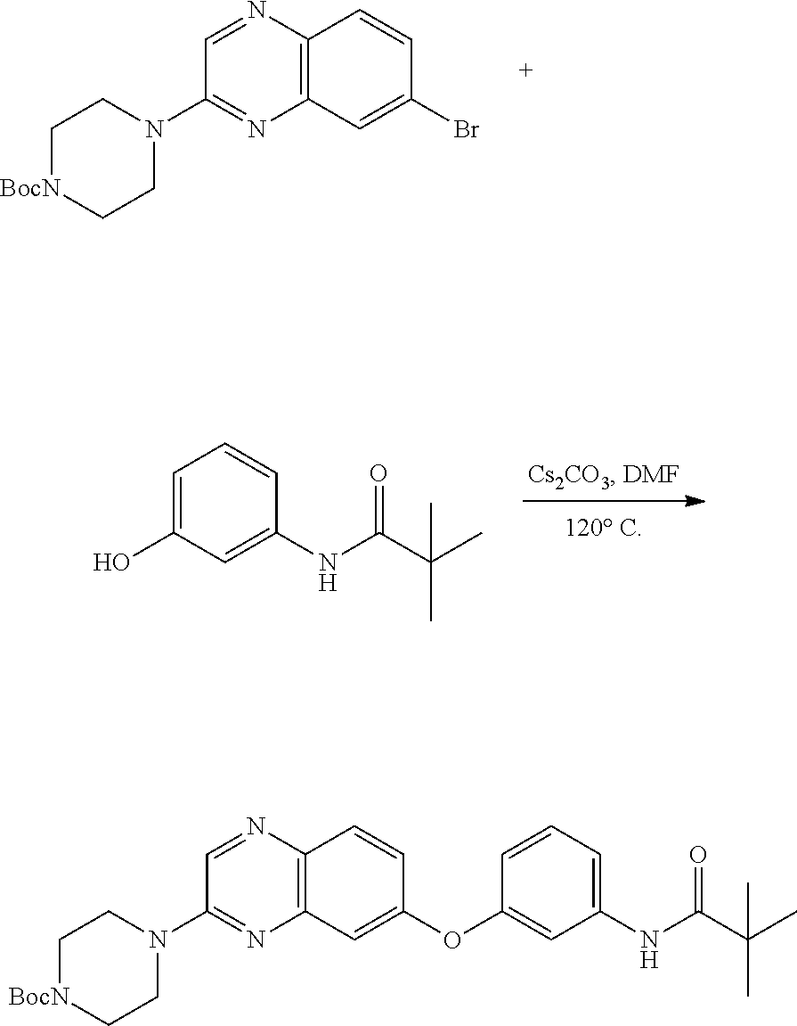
C12=C(C=C(Br)C=C1)N=C(N1CC[BocN]CC1)C=N2.C1=CC=C(O)C=C1NC(C(C)(C)C)=O.[120 C].C12=C(C=C(OC3=CC(NC(C(C)(C)C)=O)=CC=C3)C=C1)N=C(N1CC[BocN]CC1)C=N2
